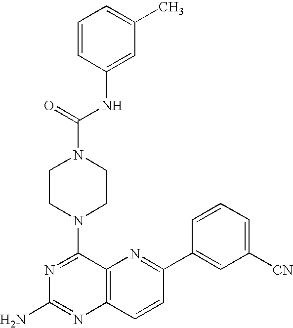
N1=C(N2CCN(C(=O)NC3=CC(C)=CC=C3)CC2)C2=C(N=C1N)C=CC(C1=CC([CN])=CC=C1)=N2
